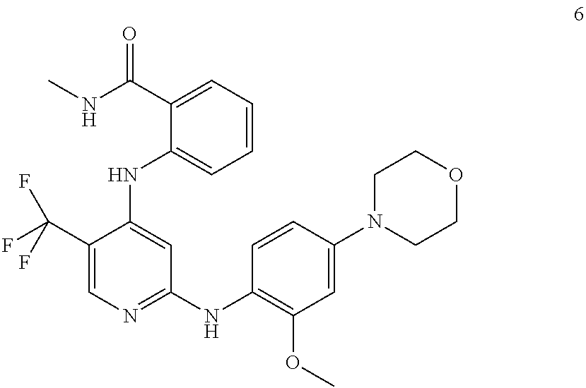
C1(C(F)(F)F)=CN=C(NC2=C(OC)C=C(N3CCOCC3)C=C2)C=C1NC1=CC=CC=C1C(NC)=O
